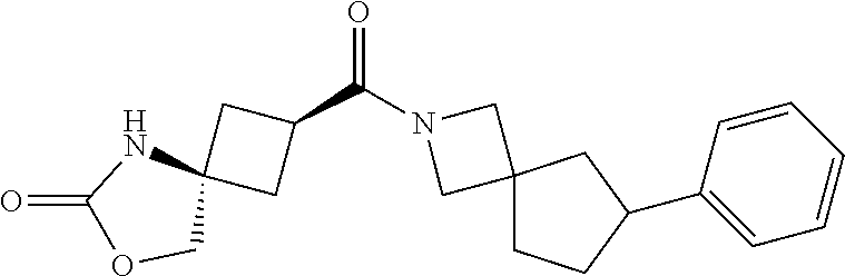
N1(C(C2CC3(C2)NC(=O)OC3)=O)CC2(CCC(C3=CC=CC=C3)C2)C1
